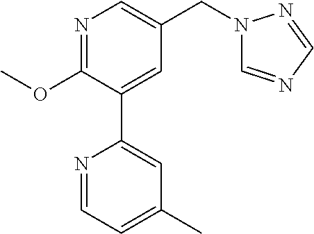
N1=C(OC)C(C2=CC(C)=CC=N2)=CC(CN2C=NC=N2)=C1
